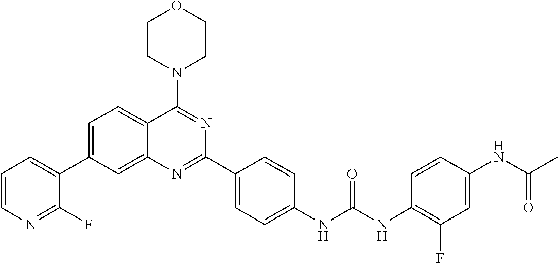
C1=C(C2=CC=CN=C2F)C=C2C(=C1)C(N1CCOCC1)=NC(C1=CC=C(NC(NC3=C(F)C=C(NC(C)=O)C=C3)=O)C=C1)=N2
